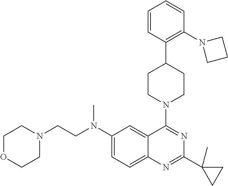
C(N(C1=CC=C2C(=C1)C(N1CCC(C3=C(N4CCC4)C=CC=C3)CC1)=NC(C1(C)CC1)=N2)C)CN1CCOCC1
